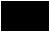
[G]->C
